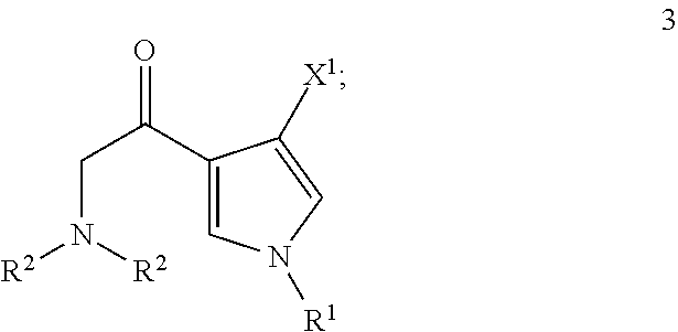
C1=C(C(=O)CN([R2])[R2])C([X1])=CN1[R1]
